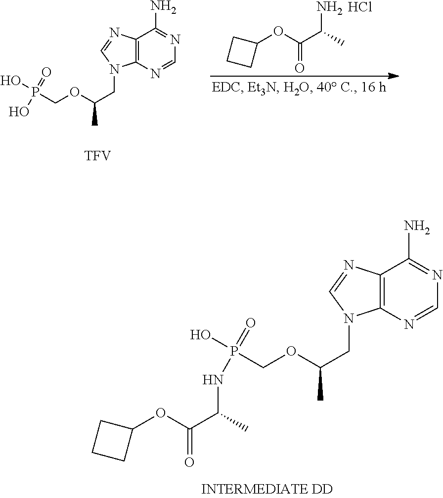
C12=C(N=CN=C1N)N(CC(OCP(NC(C(=O)OC1CCC1)C)(=O)O)C)C=N2.C12=C(N=CN=C1N)N(CC(OCP(O)(=O)O)C)C=N2.[TFV].Cl.O(C(=O)C(C)N)C1CCC1
